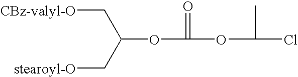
C(OC(OC(Cl)C)=O)(C[stearoyl-O])C[CBz-valyl-O]
